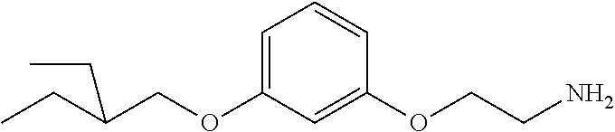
C(OC1=CC=CC(OCCN)=C1)C(CC)CC
